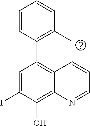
C1=C(I)C(O)=C2C(=C1C1=C(C)C=CC=C1)C=CC=N2
